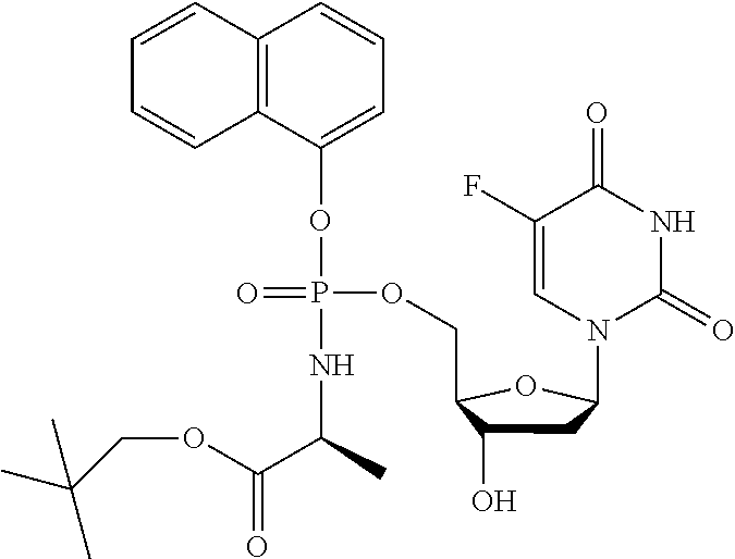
C12=C(C(OP(NC(C(OCC(C)(C)C)=O)C)(OCC3C(O)CC(N4C(=O)NC(=O)C(F)=C4)O3)=O)=CC=C1)C=CC=C2
